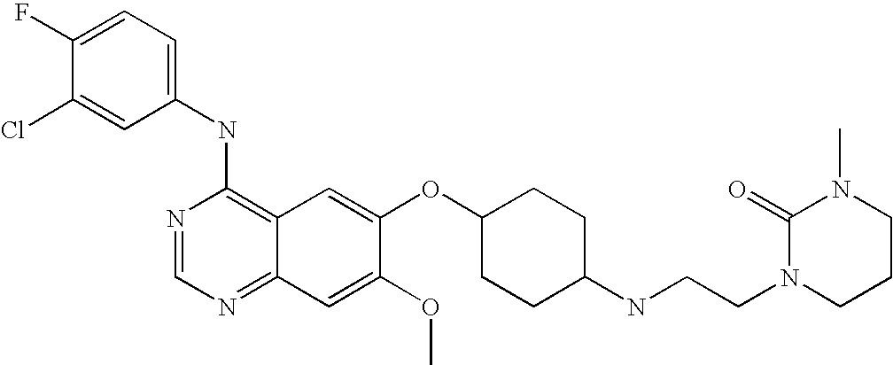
C1=C(Cl)C(F)=CC=C1NC1=C2C(=NC=N1)C=C(OC)C(OC1CCC(NCCN3CCCN(C)C3=O)CC1)=C2
